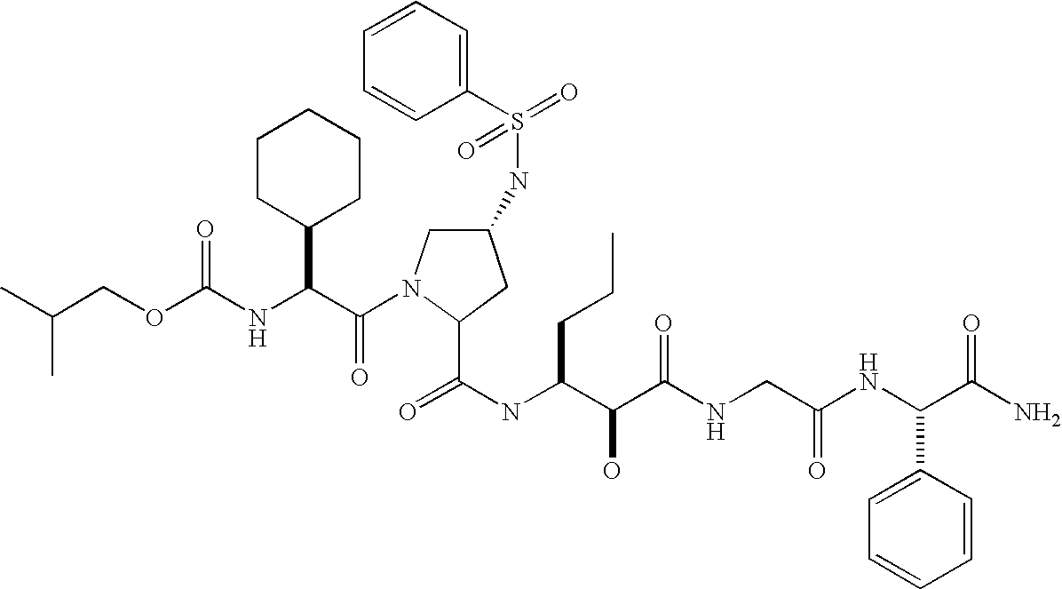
CC(COC(NC(C(=O)N1CC(NS(=O)(C2=CC=CC=C2)=O)CC1C(NC(C(C(NCC(NC(C(N)=O)C1=CC=CC=C1)=O)=O)O)CCC)=O)C1CCCCC1)=O)C
